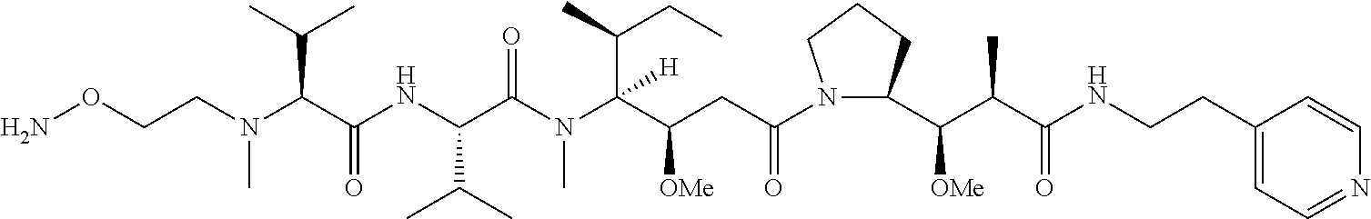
C(C(C(N(C(C(NC(C(N(CCON)C)C(C)C)=O)C(C)C)=O)C)(C(CC)C)[H])[OMe])C(N1C(C(C(C(NCCC2=CC=NC=C2)=O)C)[OMe])CCC1)=O
